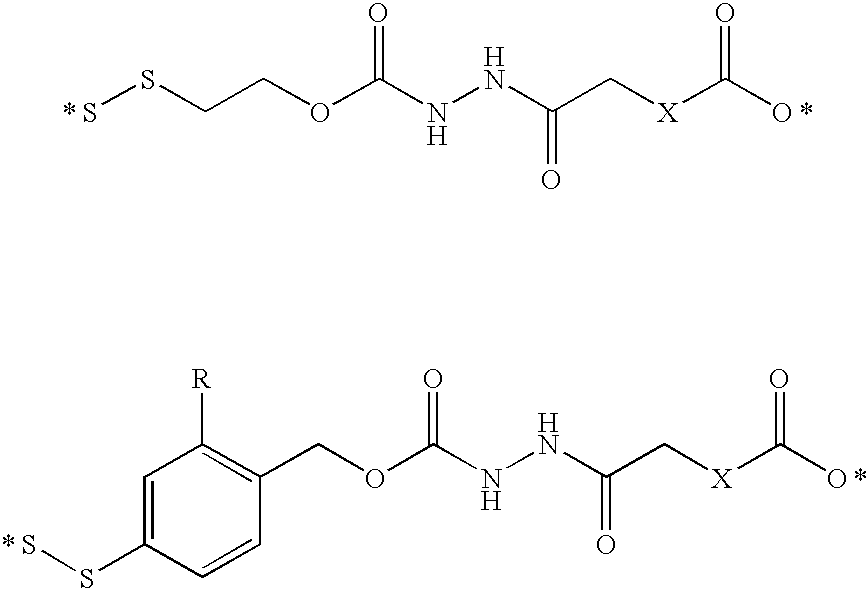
SSCCOC(NNC(C[X]C(O)=O)=O)=O.*.*.C1(COC(NNC(C[X]C(O)=O)=O)=O)=C([R])C=C(SS)C=C1.*.*
